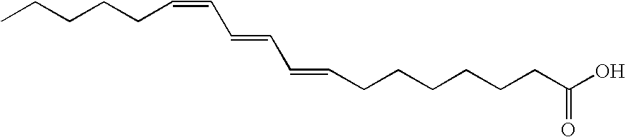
CCCCCC=CC=CC=CCCCCCCC(O)=O
